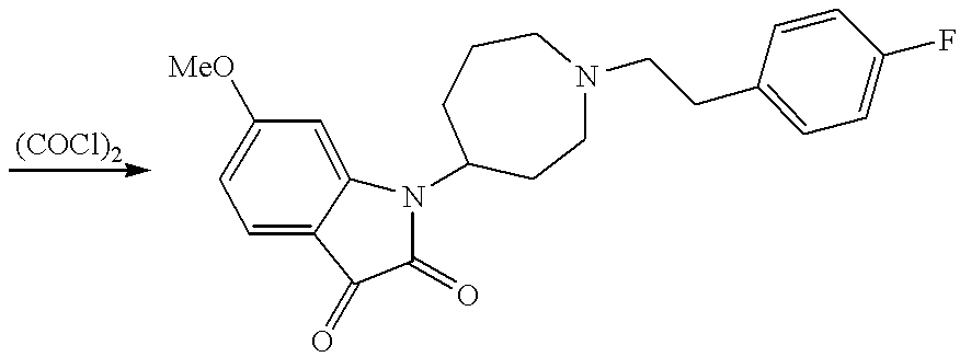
N1(C2CCN(CCC3=CC=C(F)C=C3)CCC2)C2=CC([MeO])=CC=C2C(=O)C1=O
